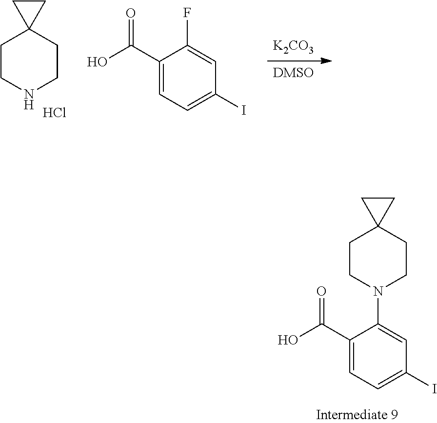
C1(C(O)=O)=CC=C(I)C=C1N1CCC2(CC1)CC2.[K2CO3].[DMSO].N1CCC2(CC1)CC2.Cl.C1(C(O)=O)=CC=C(I)C=C1F
